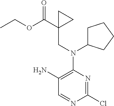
C1=NC(Cl)=NC(N(CC2(C(=O)OCC)CC2)C2CCCC2)=C1N
